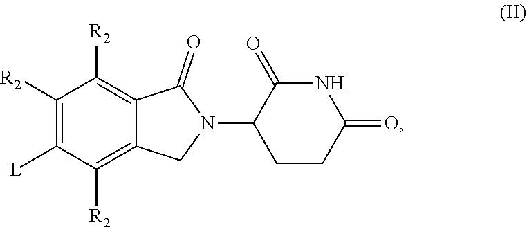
C1([R2])=C([L])C([R2])=C2C(=C1[R2])C(=O)N(C1CCC(=O)NC1=O)C2
